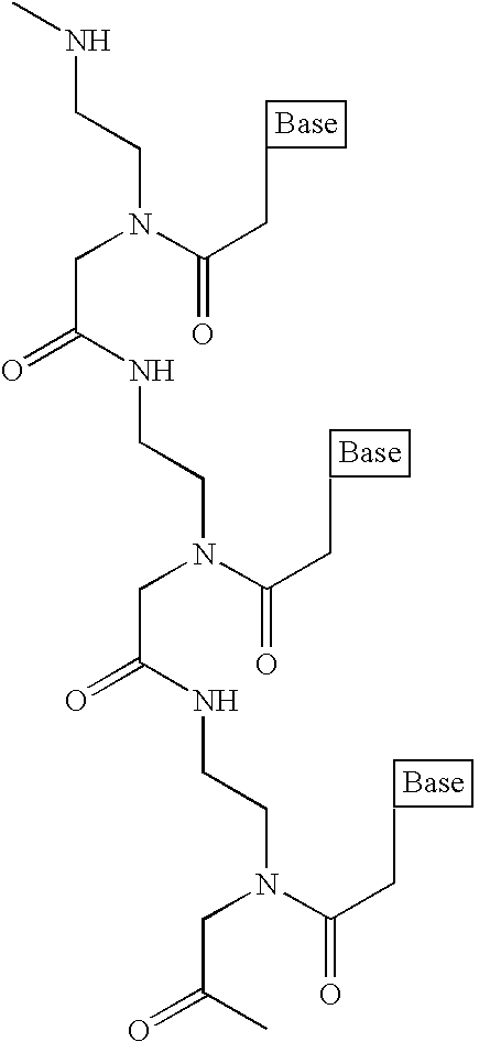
CNCCN(C(CC)=O)CC(=O)NCCN(C(CC)=O)CC(=O)NCCN(C(CC)=O)CC(=O)C
